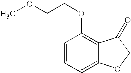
C1=CC=C2C(=C1OCCOC)C(=O)CO2
